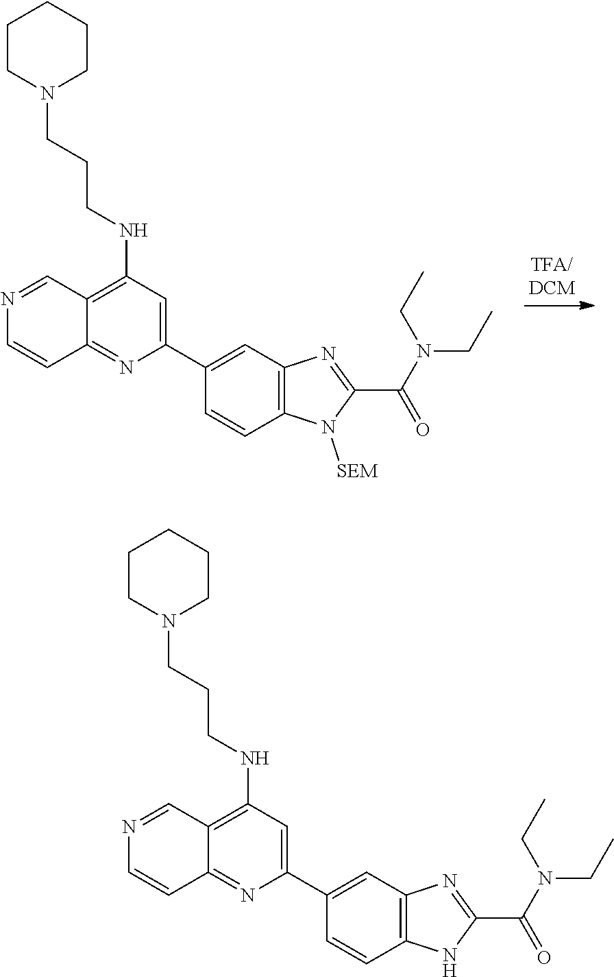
C1CN(CCCNC2=C3C(=NC(C4=CC5=C(C=C4)N([SEM])C(C(N(CC)CC)=O)=N5)=C2)C=CN=C3)CCC1.C1CN(CCCNC2=C3C(=NC(C4=CC5=C(C=C4)NC(C(N(CC)CC)=O)=N5)=C2)C=CN=C3)CCC1
